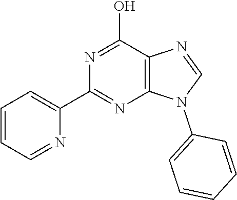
C1=CC=NC(C2=NC3=C(C(O)=N2)N=CN3C2=CC=CC=C2)=C1
